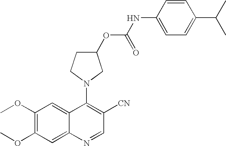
COC1=C(OC)C=C2C(=C1)C(N1CC(OC(NC3=CC=C(C(C)C)C=C3)=O)CC1)=C([CN])C=N2
